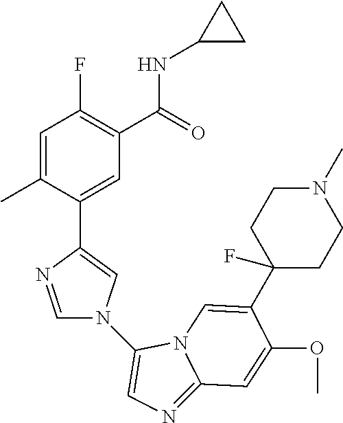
C1=C(C)C(C2=CN(C3=CN=C4N3C=C(C3(F)CCN(C)CC3)C(OC)=C4)C=N2)=CC(C(=O)NC2CC2)=C1F
